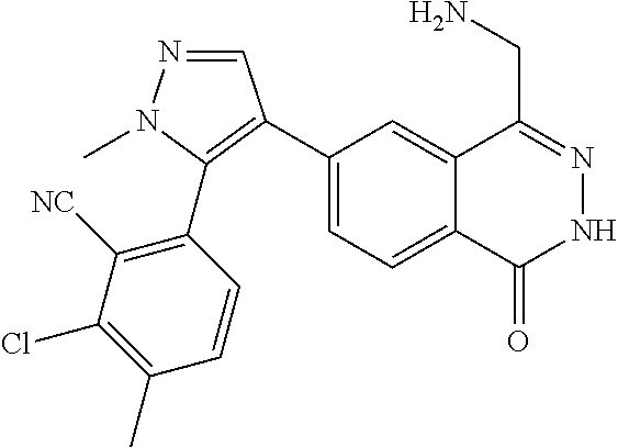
C1(C2=C(C3=C([NC])C(Cl)=C(C)C=C3)N(C)N=C2)=CC=C2C(=C1)C(CN)=NNC2=O
